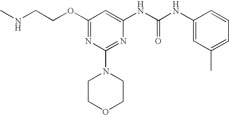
O(C1=NC(N2CCOCC2)=NC(NC(NC2=CC(C)=CC=C2)=O)=C1)CCNC
